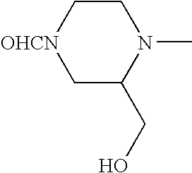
C1C[OHCN]CC(CO)N1C
